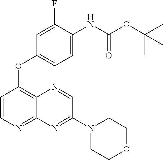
C1=CN=C2C(=C1OC1=CC=C(NC(OC(C)(C)C)=O)C(F)=C1)N=CC(N1CCOCC1)=N2
